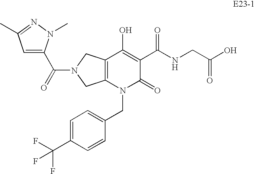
C12=C(N(CC3=CC=C(C(F)(F)F)C=C3)C(=O)C(C(NCC(O)=O)=O)=C1O)CN(C(C1=CC(C)=NN1C)=O)C2
